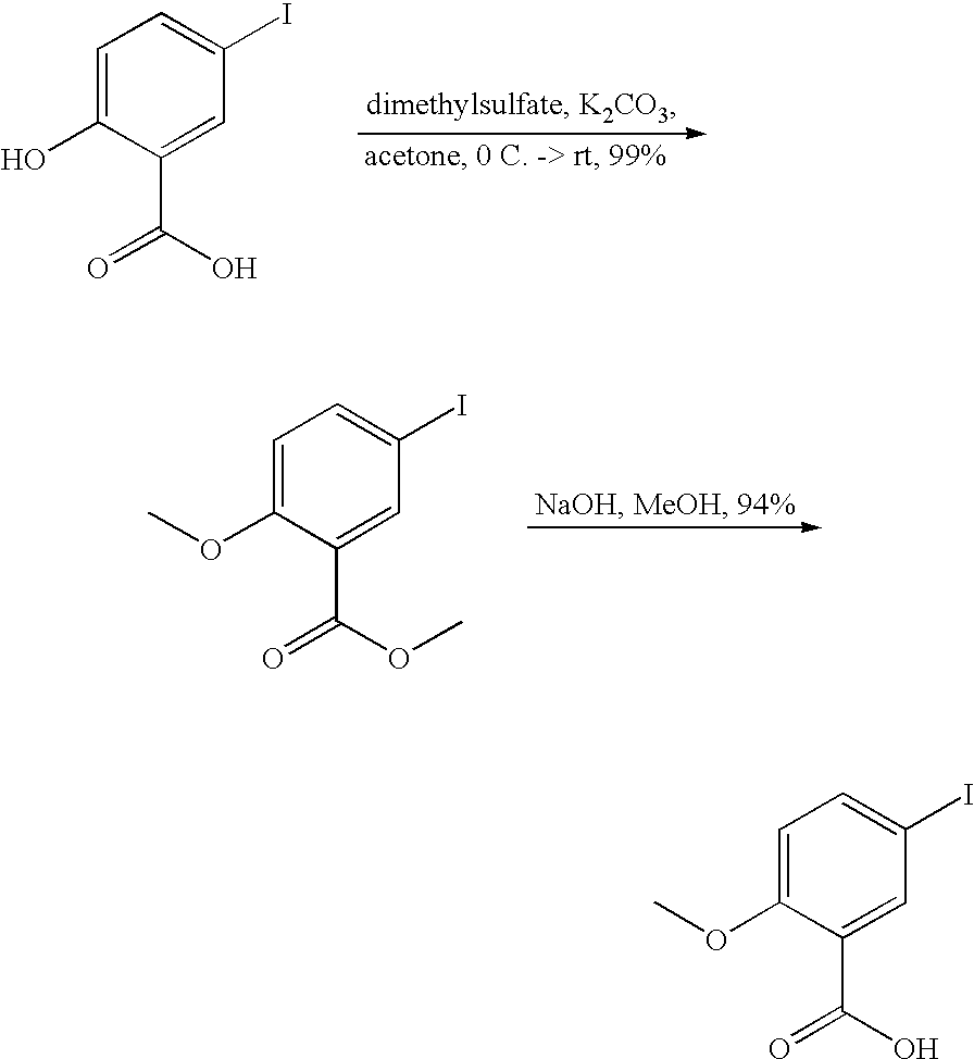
C1=C(O)C(C(=O)O)=CC(I)=C1.C1=C(OC)C(C(=O)OC)=CC(I)=C1.C1=C(OC)C(C(=O)O)=CC(I)=C1
